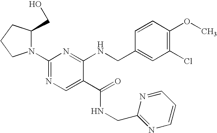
N1(C2=NC=C(C(NCC3=NC=CC=N3)=O)C(NCC3=CC(Cl)=C(OC)C=C3)=N2)C(CO)CCC1
